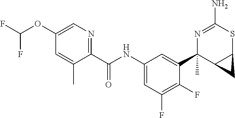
N1=C(N)SC2C(C1(C1=CC(NC(C3=NC=C(OC(F)F)C=C3C)=O)=CC(F)=C1F)C)C2
